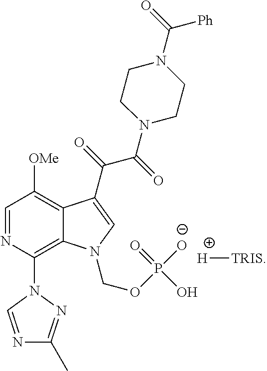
C12=C(N3C=NC(C)=N3)N=CC([OMe])=C1C(C(=O)C(N1CCN(C([Ph])=O)CC1)=O)=CN2COP(=O)(O)[O-].[H][TRIS]
